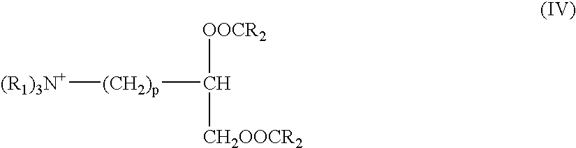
[(CH2)p](C([OOCR2])[CH2OOCR2])[(R1)3N+]
